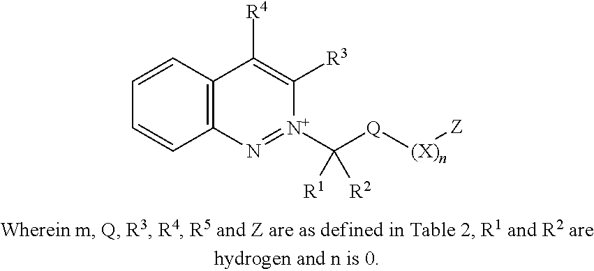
C1=CC2=C(C=C1)N=[N+](C([Q][(X)n][Z])([R1])[R2])C([R3])=C2[R4]
